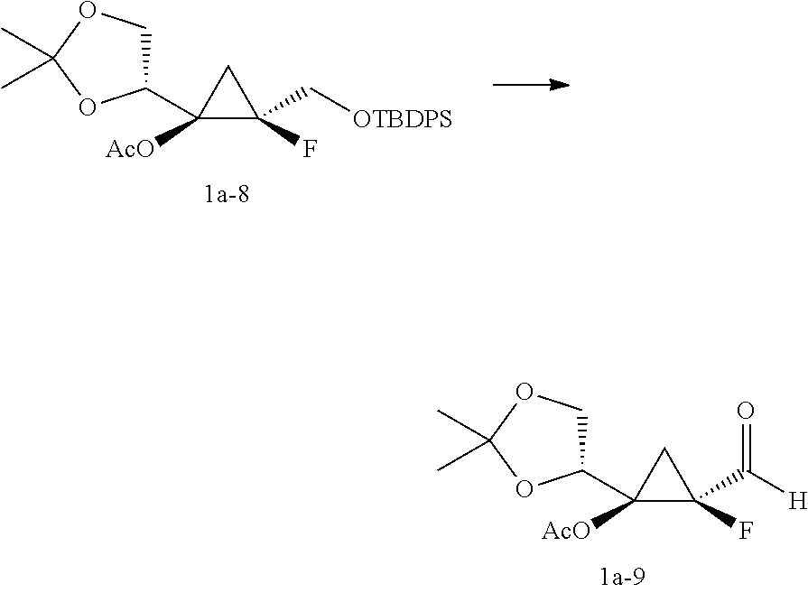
C1([AcO])(C2COC(C)(C)O2)C(F)(C[OTBDPS])C1.C1([AcO])(C2COC(C)(C)O2)C(F)(C([H])=O)C1
